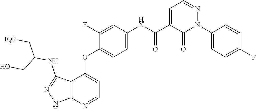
C1=NN(C2=CC=C(F)C=C2)C(=O)C(C(=O)NC2=CC=C(OC3=CC=NC4=C3C(NC(CO)C[F3C])=NN4)C(F)=C2)=C1
